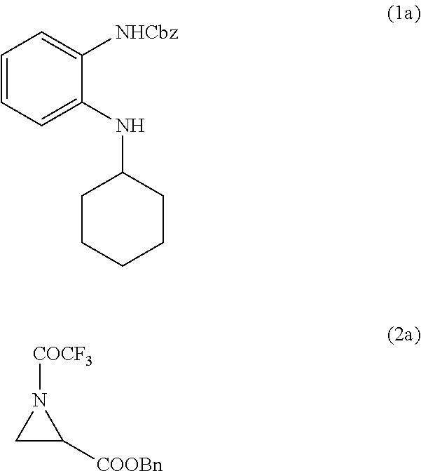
C1=CC=C(NC2CCCCC2)C([NHCbz])=C1.C1C([COOBn])N1[COCF3]
